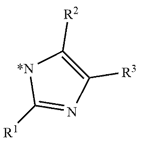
[R1]C1=NC([R3])=C([R2])[N*]1
